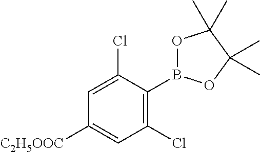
C1(Cl)=C(B2OC(C)(C)C(C)(C)O2)C(Cl)=CC([C2H5OOC])=C1
